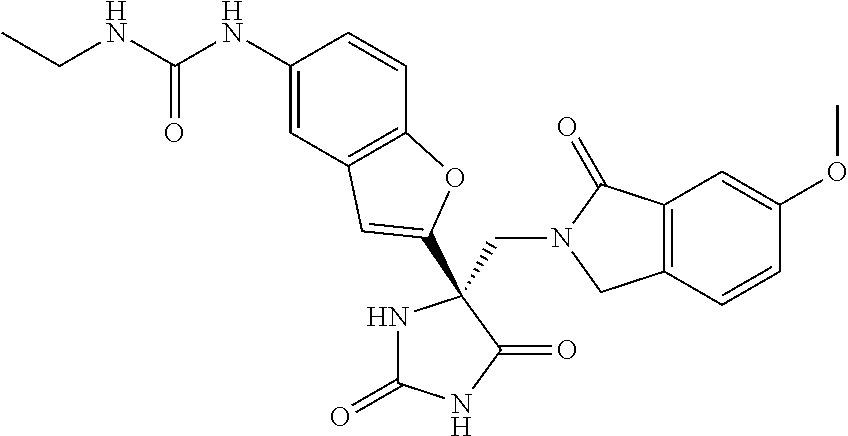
C(N1CC2=C(C1=O)C=C(OC)C=C2)C1(C2=CC3=C(C=CC(NC(=O)NCC)=C3)O2)NC(=O)NC1=O
